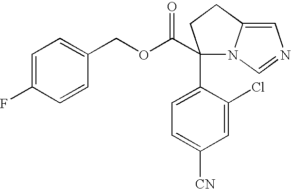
C1=C(Cl)C(C2(C(OCC3=CC=C(F)C=C3)=O)N3C(=CN=C3)CC2)=CC=C1[CN]
